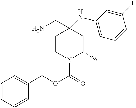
C1=CC=CC(COC(=O)N2C(C)CC(NC3=CC=CC(F)=C3)(CN)CC2)=C1
